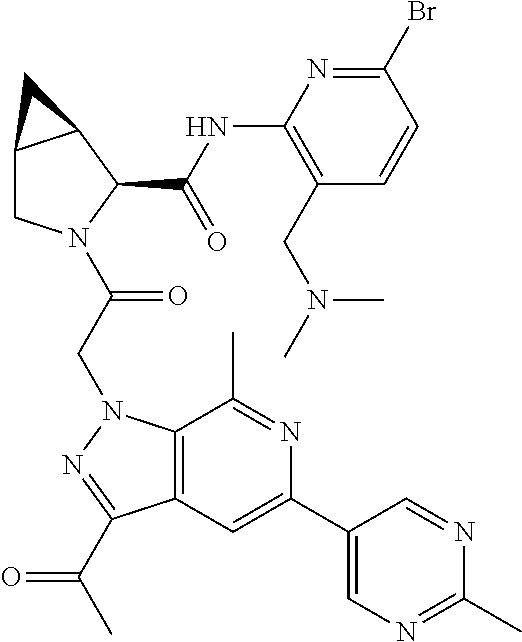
C12CN(C(CN3C4=C(C=C(C5=CN=C(C)N=C5)N=C4C)C(C(C)=O)=N3)=O)C(C(NC3=C(CN(C)C)C=CC(Br)=N3)=O)C1C2
